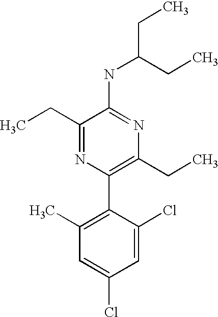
C1(NC(CC)CC)=NC(CC)=C(C2=C(C)C=C(Cl)C=C2Cl)N=C1CC
